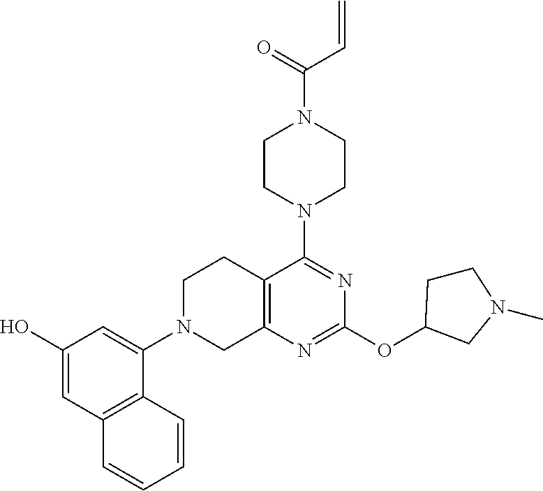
C1(O)=CC2=C(C(N3CC4=C(CC3)C(N3CCN(C(=O)C=C)CC3)=NC(OC3CCN(C)C3)=N4)=C1)C=CC=C2
